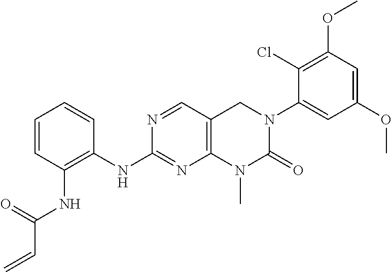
C1(OC)=CC(OC)=C(Cl)C(N2C(=O)N(C)C3=C(C=NC(NC4=C(NC(C=C)=O)C=CC=C4)=N3)C2)=C1
